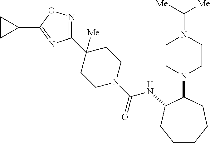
C1CN(C([Me])[Me])CCN1C1C(NC(=O)N2CCC(C3=NOC(C4CC4)=N3)([Me])CC2)CCCCC1
